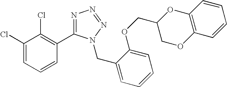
C1(Cl)=CC=CC(C2=NN=NN2CC2=CC=CC=C2OCC2OC3=C(OC2)C=CC=C3)=C1Cl
